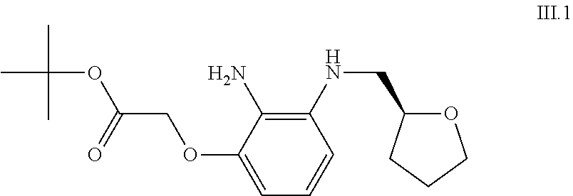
C1(N)=C(NCC2OCCC2)C=CC=C1OCC(OC(C)(C)C)=O
